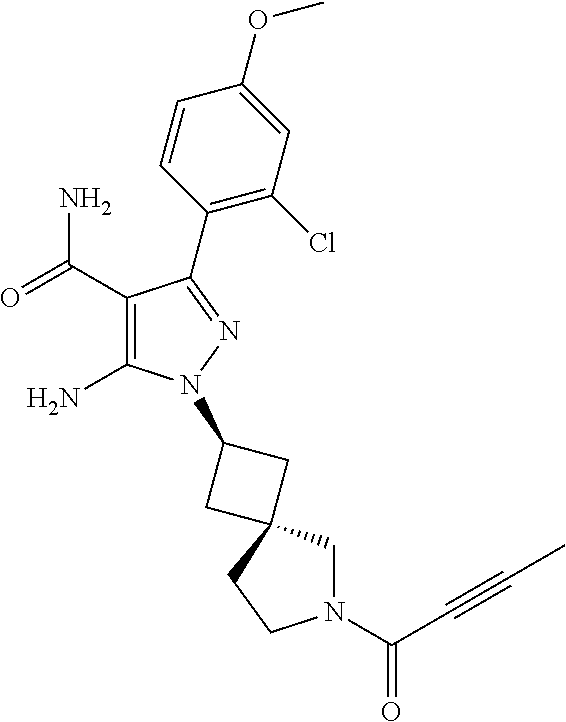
C1(C(=O)N)=C(N)N(C2CC3(C2)CN(C(=O)C#CC)CC3)N=C1C1=C(Cl)C=C(OC)C=C1
